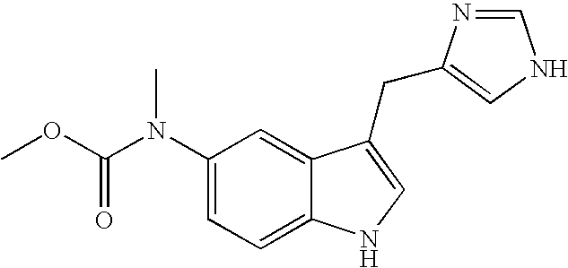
C1(N(C(OC)=O)C)=CC=C2C(=C1)C(CC1=CNC=N1)=CN2
